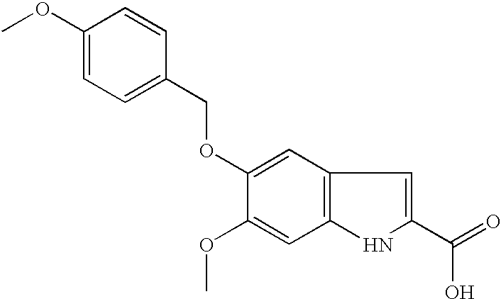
C1(OC)=CC2=C(C=C1OCC1=CC=C(OC)C=C1)C=C(C(O)=O)N2
